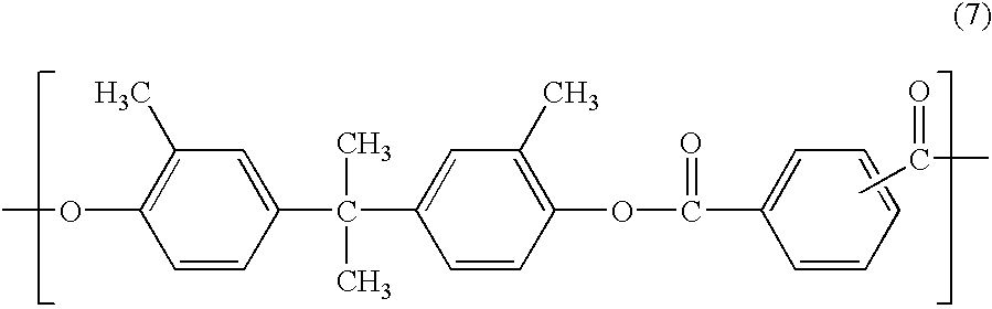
C1(C)=C(OC)C=CC(C(C)(C)C2=CC(C)=C(OC(=O)C3=CC=CC=C3)C=C2)=C1.CC(C)=O
